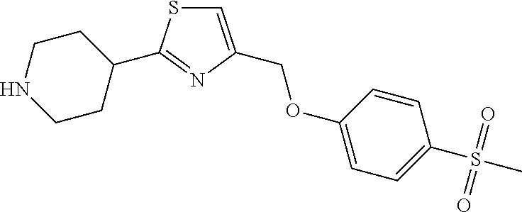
C1CNCCC1C1=NC(COC2=CC=C(S(C)(=O)=O)C=C2)=CS1
